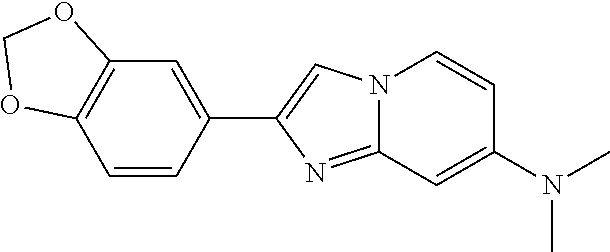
C12=C(C=CC(C3=CN4C(=N3)C=C(N(C)C)C=C4)=C1)OCO2
